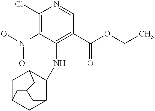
ClC1=C([N+](=O)[O-])C(NC2C3CC4CC2CC(C4)C3)=C(C(=O)OCC)C=N1
